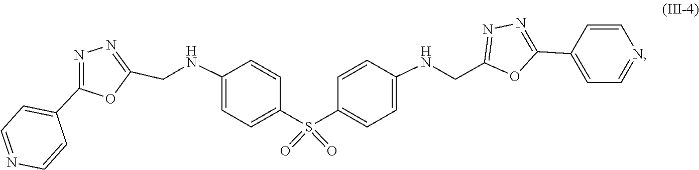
C1=CN=CC=C1C1=NN=C(CNC2=CC=C(S(=O)(=O)C3=CC=C(NCC4=NN=C(C5=CC=NC=C5)O4)C=C3)C=C2)O1
